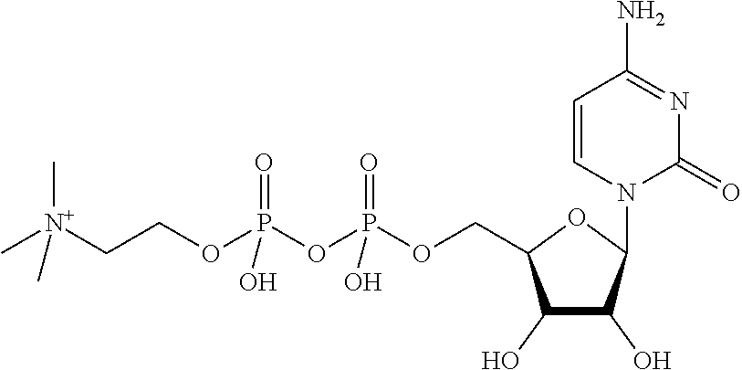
C1=CN(C2C(O)C(O)C(COP(OP(OCC[N+](C)(C)C)(=O)O)(=O)O)O2)C(=O)N=C1N
